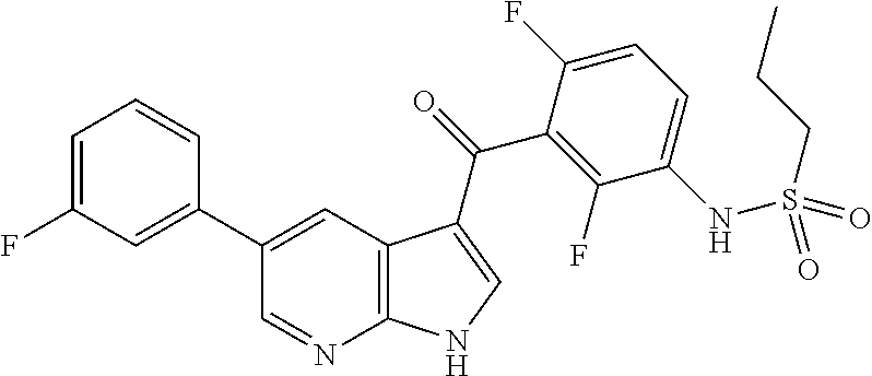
C12=C(C=C(C3=CC(F)=CC=C3)C=N1)C(C(=O)C1=C(F)C(NS(CCC)(=O)=O)=CC=C1F)=CN2
